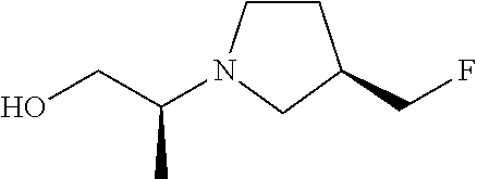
C1CN(C(CO)C)CC1CF
